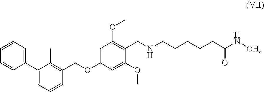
C1=C(OCC2=C(C)C(C3=CC=CC=C3)=CC=C2)C=C(OC)C(CNCCCCCC(N[OH])=O)=C1OC
